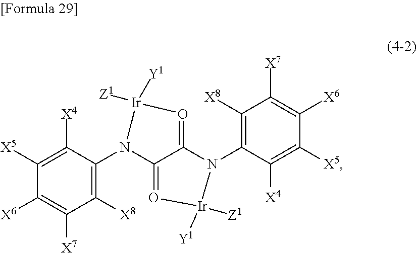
C1([X5])=C([X4])C(N2C3=O[Ir]([Y1])([Z1])N(C4=C([X8])C([X7])=C([X6])C([X5])=C4[X4])C3=O[Ir]2([Y1])[Z1])=C([X8])C([X7])=C1[X6]
